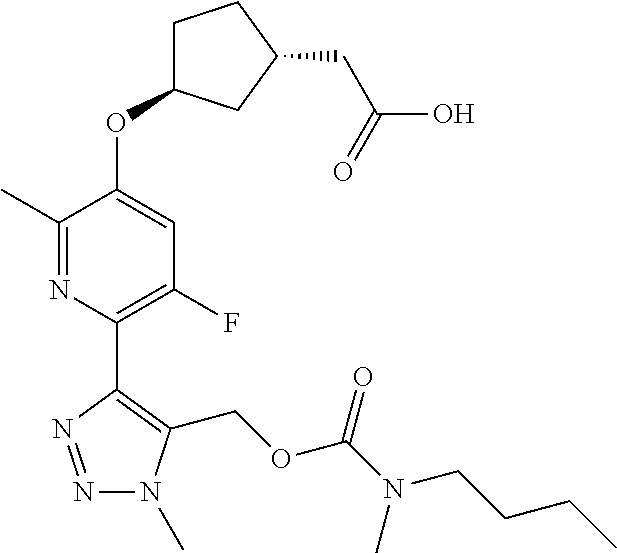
N1=NC(C2=C(F)C=C(OC3CCC(CC(O)=O)C3)C(C)=N2)=C(COC(=O)N(C)CCCC)N1C
